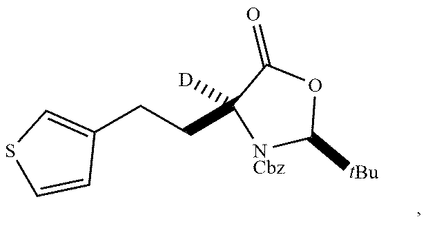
C1(CCC2([D])[NCbz]C([tBu])OC2=O)=CSC=C1
